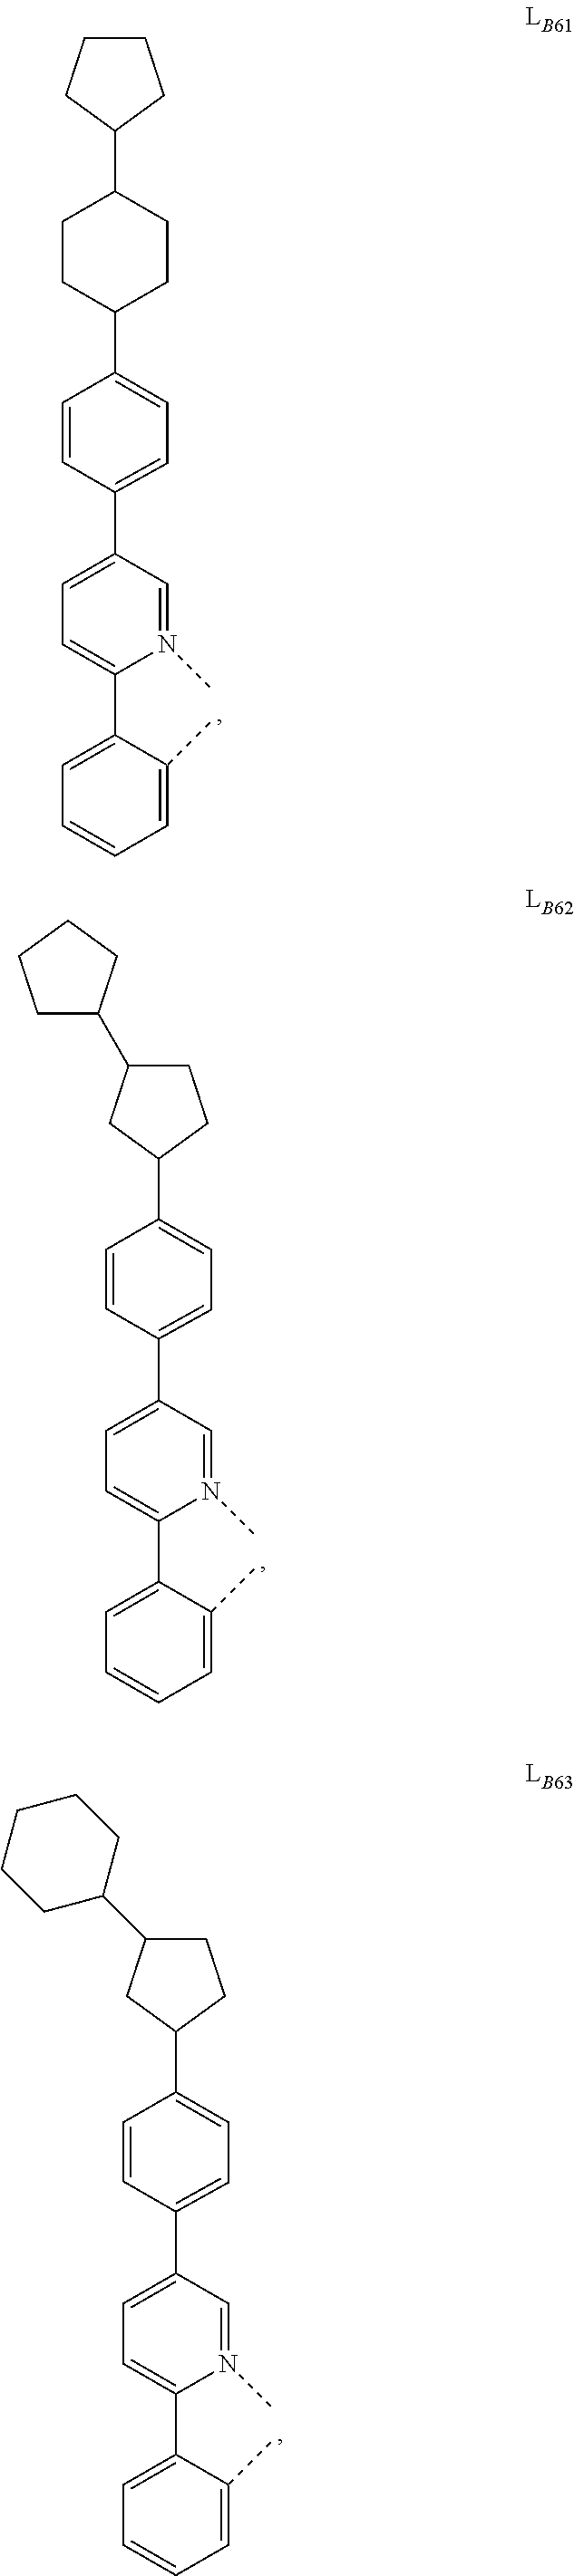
C1(C2=CC=C(C3=CC=C(C4CCC(C5CCCC5)CC4)C=C3)C=N2C)=CC=CC=C1C.C1(C2=CC=C(C3=CC=C(C4CCC(C5CCCCC5)C4)C=C3)C=N2C)=CC=CC=C1C.C1(C2=CC=C(C3=CC=C(C4CCC(C5CCCC5)C4)C=C3)C=N2C)=CC=CC=C1C
